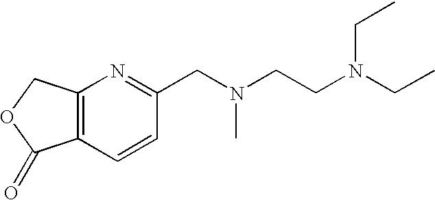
C12=C(C=CC(CN(CCN(CC)CC)C)=N1)C(=O)OC2
